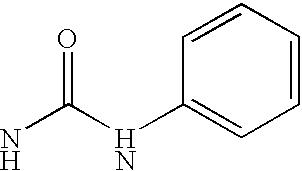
N(C(N)=O)C1=CC=CC=C1
